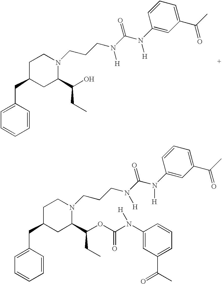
C1=C(CC2CC(C(CC)OC(N(C3=CC(C(=O)C)=CC=C3)[H])=O)N(CCCN(C(N(C3=CC(C(C)=O)=CC=C3)[H])=O)[H])CC2)C=CC=C1.C1=C(CC2CC(C(CC)O)N(CCCN(C(N(C3=CC(C(C)=O)=CC=C3)[H])=O)[H])CC2)C=CC=C1
